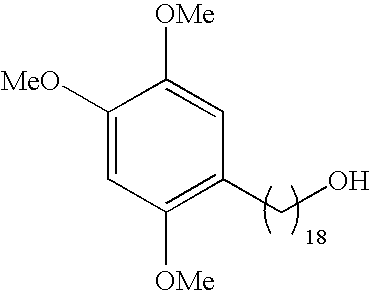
C1([MeO])=CC([OMe])=C(CO)C=C1[OMe]
